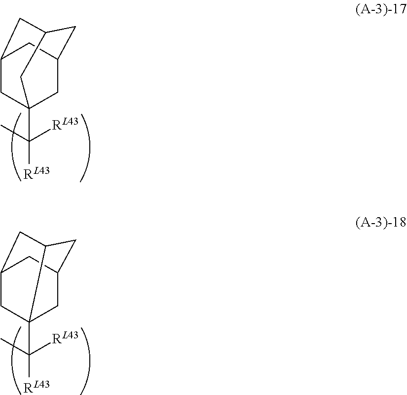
C(C)([RL43])([RL43])C12CC3CC(CC(C1)C3)C2.C(C)([RL43])([RL43])C12CC3CC1CC(C2)C3
